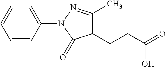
C1=CC(N2C(=O)C(CCC(=O)O)C(C)=N2)=CC=C1
